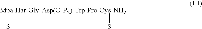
S1S[Mpa-Har-Gly-Asp(O-P2)-Trp-Pro-Cys-NH2]1
